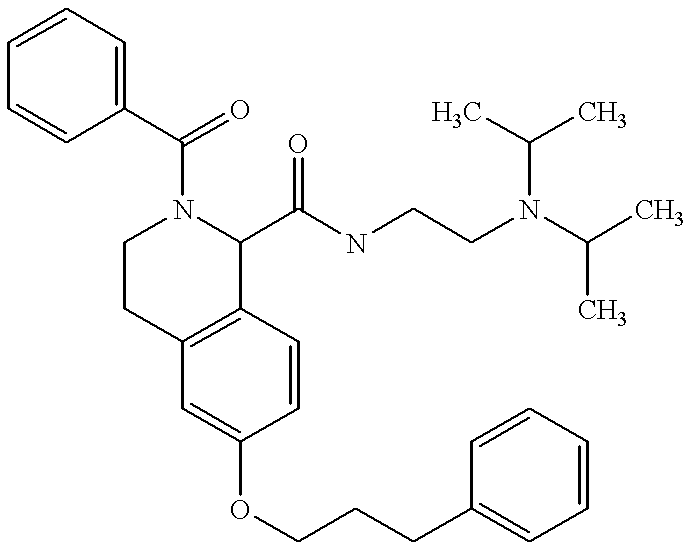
O(C1=CC2=C(C=C1)C(C(NCCN(C(C)C)C(C)C)=O)N(C(=O)C1=CC=CC=C1)CC2)CCCC1=CC=CC=C1
